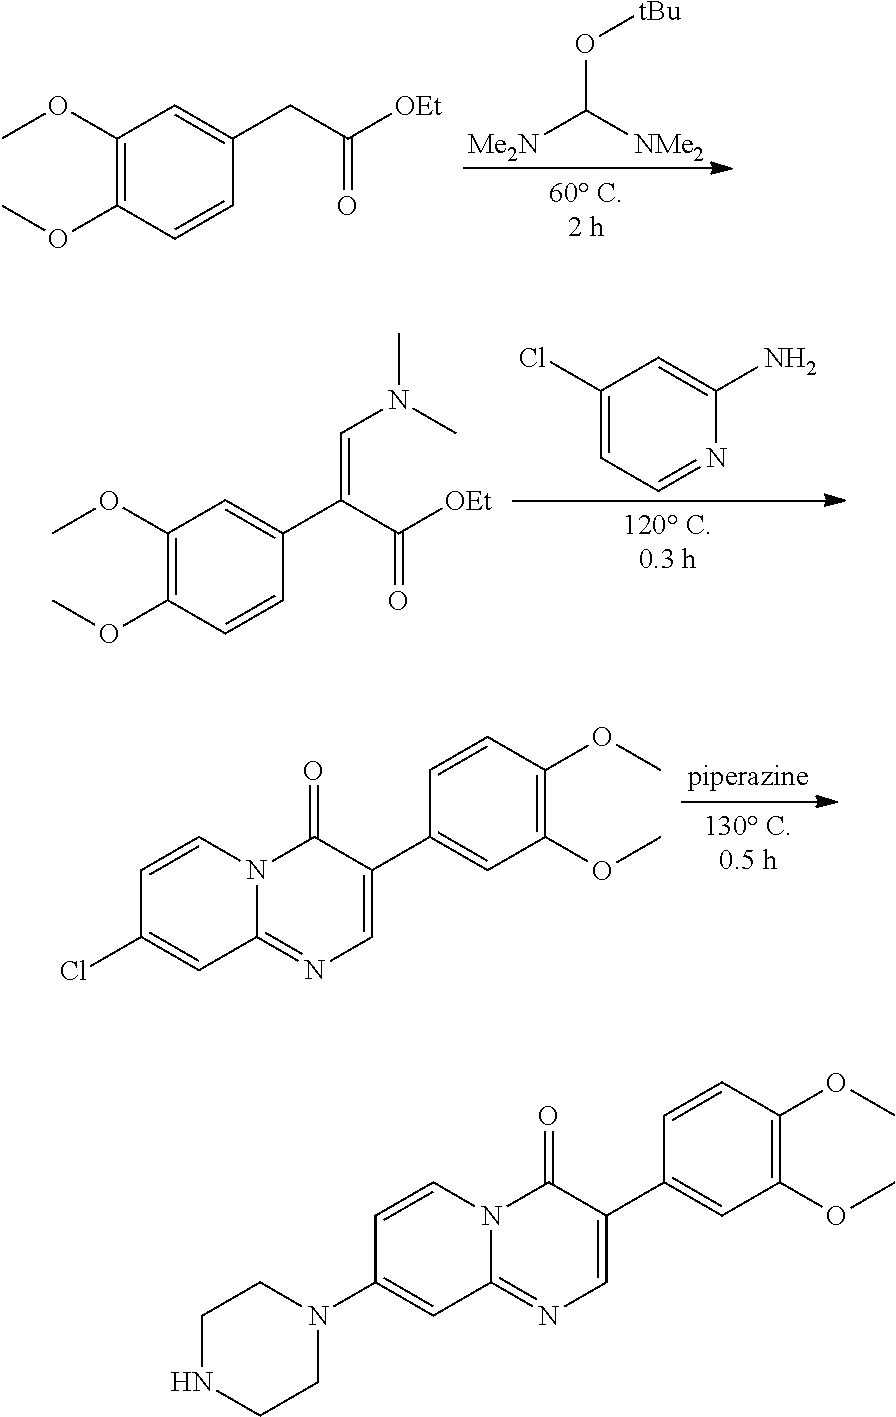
C1(OC)=C(OC)C=CC(CC(=O)[OEt])=C1.C(O[tBu])([NMe2])[Me2N].C1(OC)=C(OC)C=CC(C(C(=O)[OEt])=CN(C)C)=C1.C1(Cl)=CC=NC(N)=C1.C1=CN2C(=NC=C(C3=CC(OC)=C(OC)C=C3)C2=O)C=C1Cl.C1=CN2C(=NC=C(C3=CC(OC)=C(OC)C=C3)C2=O)C=C1N1CCNCC1
